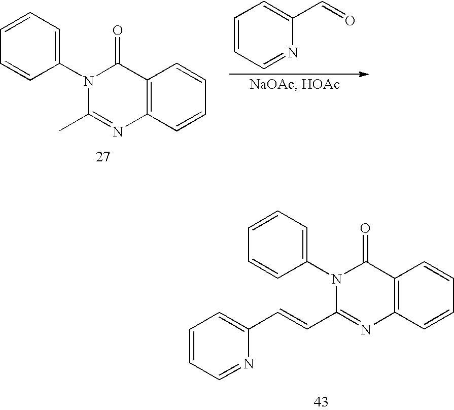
N1(C2=CC=CC=C2)C(C)=NC2=C(C1=O)C=CC=C2.C1=CC=NC(C=O)=C1.N1(C2=CC=CC=C2)C(C=CC2=CC=CC=N2)=NC2=C(C1=O)C=CC=C2
